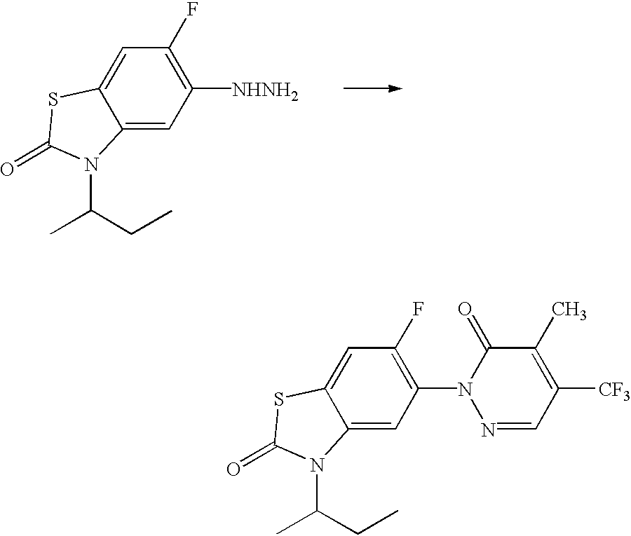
C12=CC(N3N=CC([CF3])=C(C)C3=O)=C(F)C=C1SC(=O)N2C(CC)C.C12=CC([NHNH2])=C(F)C=C1SC(=O)N2C(CC)C
